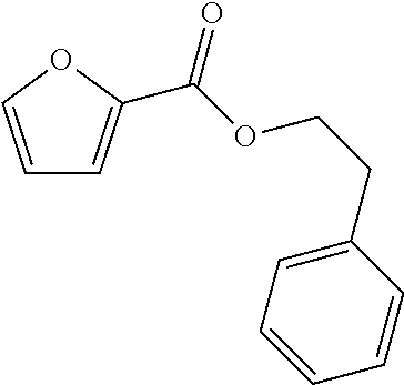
C1=COC(C(OCCC2=CC=CC=C2)=O)=C1
